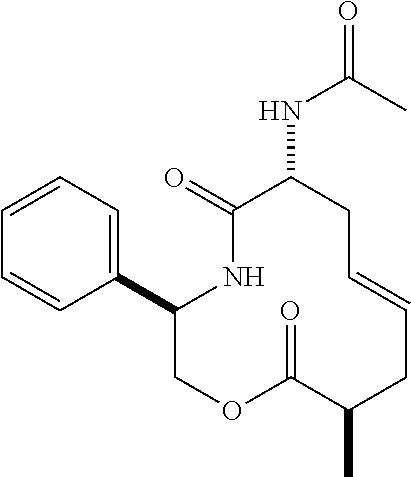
C1=CC=C(C2COC(=O)C(C)CC=CCC(NC(=O)C)C(=O)N2)C=C1
